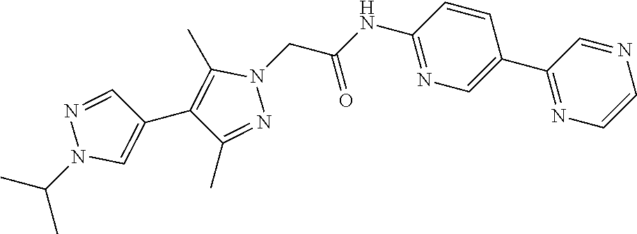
C1(C2=CN=C(NC(=O)CN3C(C)=C(C4=CN(C(C)C)N=C4)C(C)=N3)C=C2)=NC=CN=C1
